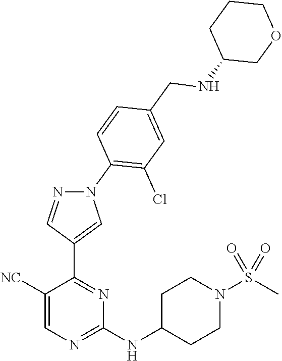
C1(NC2CCN(S(C)(=O)=O)CC2)=NC=C([NC])C(C2=CN(C3=C(Cl)C=C(CNC4COCCC4)C=C3)N=C2)=N1
